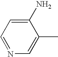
C1=NC=C(C)C(N)=C1
